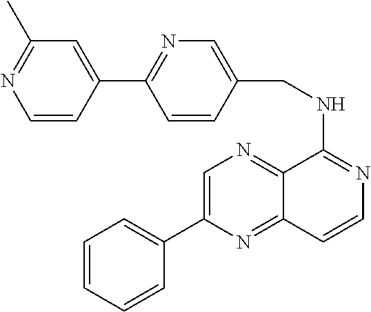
C1(C2=CN=C3C(=N2)C=CN=C3NCC2=CN=C(C3=CC(C)=NC=C3)C=C2)=CC=CC=C1
